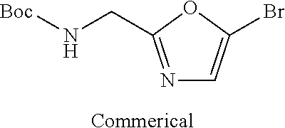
N1=C(CN[Boc])OC(Br)=C1.[Commerical]
